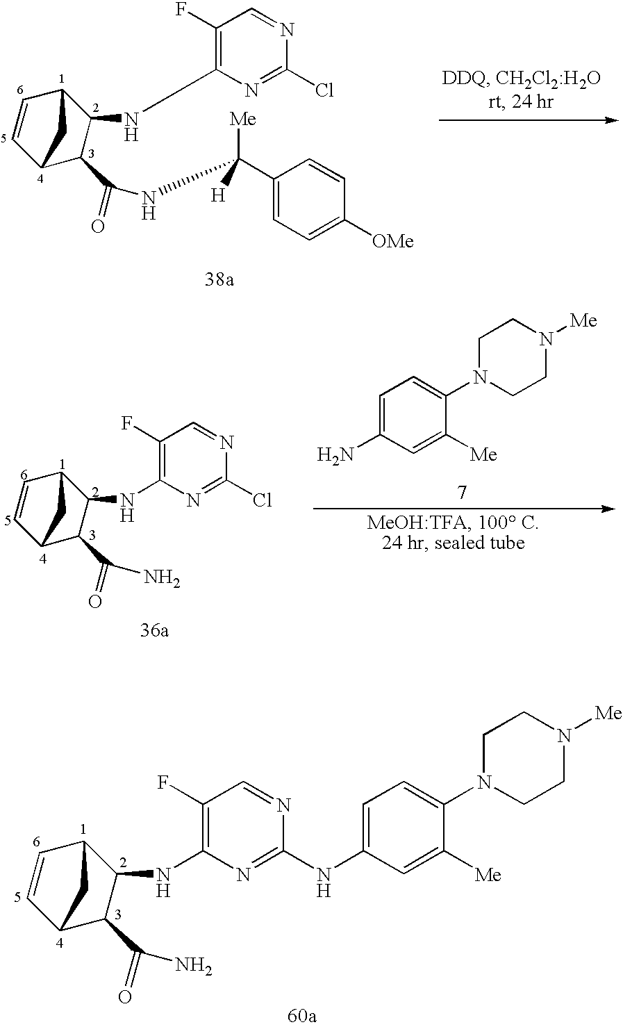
C1=CC2C(NC3=C(F)C=NC(NC4=CC=C(N5CCN([Me])CC5)C([Me])=C4)=N3)C(C(=O)N)C1C2.C1=CC2C(NC3=C(F)C=NC(Cl)=N3)C(C(=O)NC(C3=CC=C([OMe])C=C3)([Me])[H])C1C2.C1=C(N)C=C([Me])C(N2CCN([Me])CC2)=C1.C1(F)=C(NC2C(C(=O)N)C3C=CC2C3)N=C(Cl)N=C1
